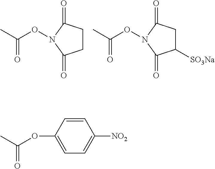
C1CC(=O)N(OC(C)=O)C1=O.C1([SO3Na])CC(=O)N(OC(C)=O)C1=O.O(C(C)=O)C1=CC=C([NO2])C=C1
